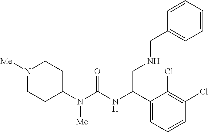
N1([Me])CCC(N(C(=O)NC(C2=CC=CC(Cl)=C2Cl)CNCC2=CC=CC=C2)[Me])CC1
